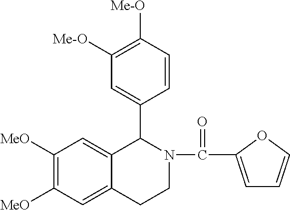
C1([MeO])=C([MeO])C=C2C(=C1)C(C1=CC([Me-O])=C([Me-O])C=C1)N(C(=O)C1=CC=CO1)CC2
